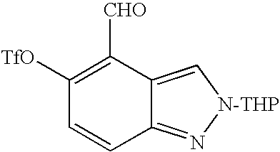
C12=N[N-THP]C=C1C([CHO])=C([TfO])C=C2
